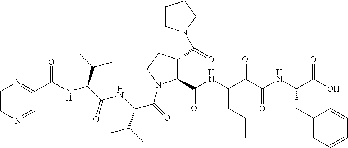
C1(C(NC(C(C(NC(C(O)=O)CC2=CC=CC=C2)=O)=O)CCC)=O)C(C(=O)N2CCCC2)CCN1C(C(C(C)C)NC(=O)C(NC(=O)C1=NC=CN=C1)C(C)C)=O
